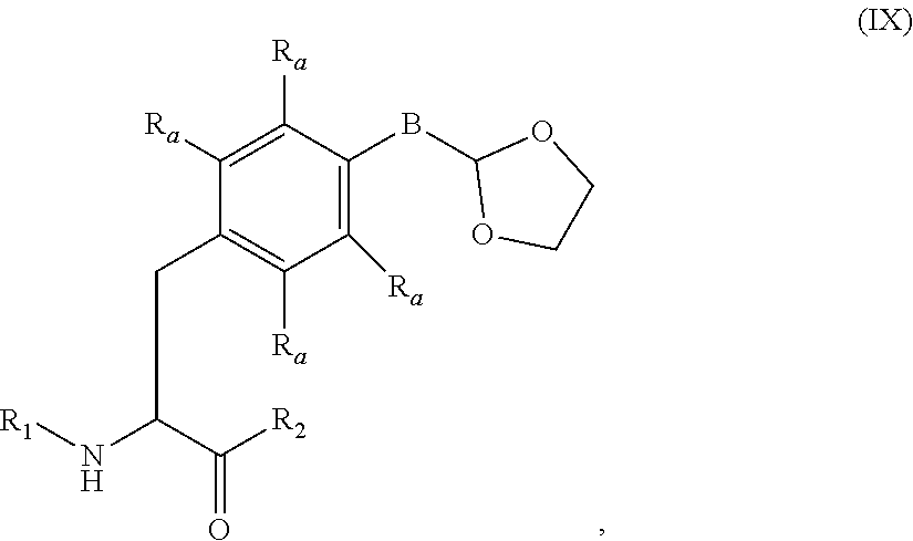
C1([Ra])=C([Ra])C(CCC(N[R1])C([R2])=O)=C([Ra])C([Ra])=C1BC1OCCO1
